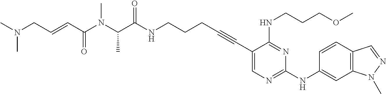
C1(C#CCCCNC(C(N(C(C=CCN(C)C)=O)C)C)=O)=CN=C(NC2=CC3=C(C=C2)C=NN3C)N=C1NCCCOC
